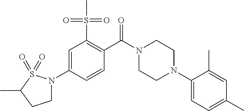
C1=C(N2CCC(C)S2(=O)=O)C=CC(C(N2CCN(C3=CC=C(C)C=C3C)CC2)=O)=C1S(=O)(=O)C
